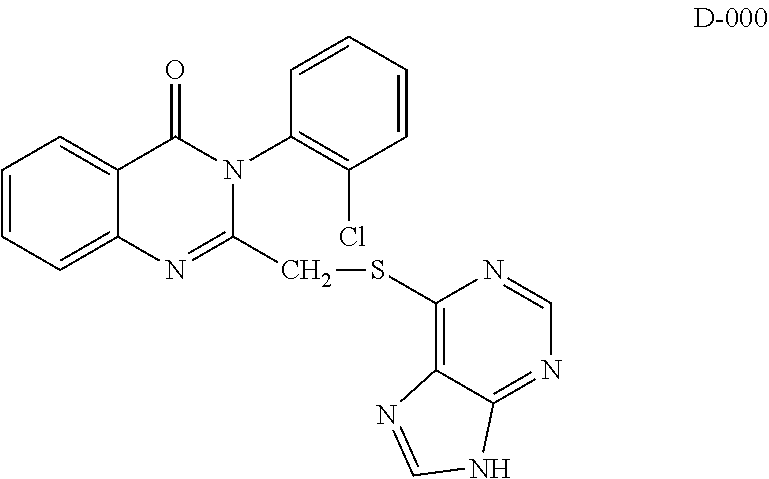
C1=CC=C2C(=C1)C(=O)N(C1=C(Cl)C=CC=C1)C(CSC1=C3C(=NC=N1)NC=N3)=N2
